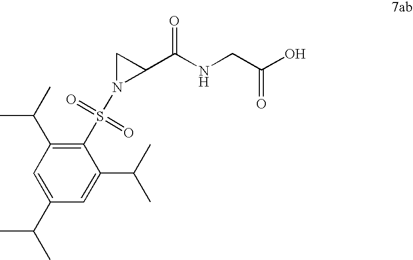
C1(S(N2C(C(NCC(O)=O)=O)C2)(=O)=O)=C(C(C)C)C=C(C(C)C)C=C1C(C)C
